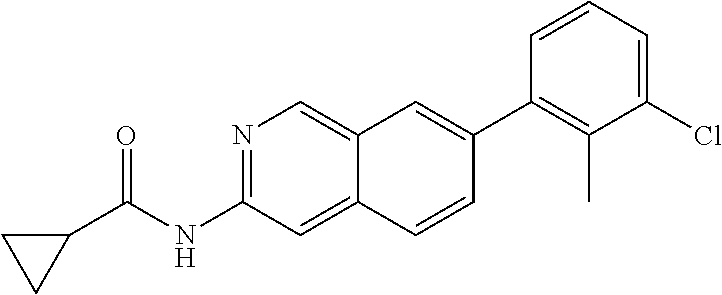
N1=C(NC(=O)C2CC2)C=C2C(=C1)C=C(C1=C(C)C(Cl)=CC=C1)C=C2
